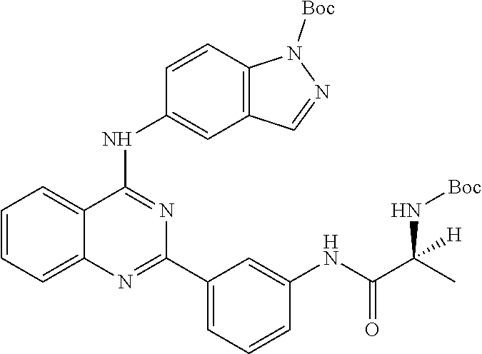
CC(C(NC1=CC(C2=NC3=CC=CC=C3C(NC3=CC4=C(N([Boc])N=C4)C=C3)=N2)=CC=C1)=O)(N[Boc])[H]
